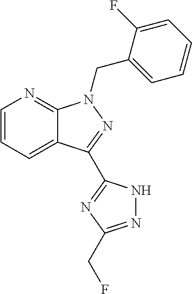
C12=CC=CN=C1N(CC1=CC=CC=C1F)N=C2C1=NC(CF)=NN1
